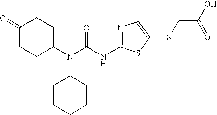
C1(=O)CCC(N(C(NC2=NC=C(SCC(O)=O)S2)=O)C2CCCCC2)CC1
